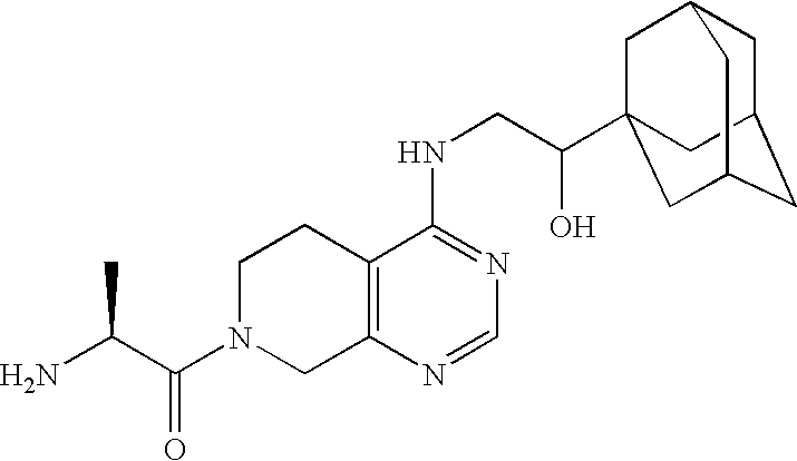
NC(C(N1CC2=C(CC1)C(NCC(O)C13CC4CC(CC(C1)C4)C3)=NC=N2)=O)C
